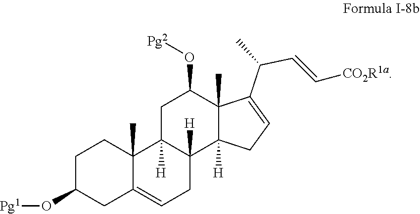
C1C(O[Pg1])CC2=CCC3([H])C([H])(C2(C)C1)CC(O[Pg2])C1(C)C3([H])CC=C1C(C=C[CO2R1a])C
